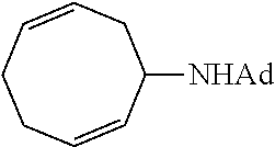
C1=CCCC=CC([NHAd])C1
